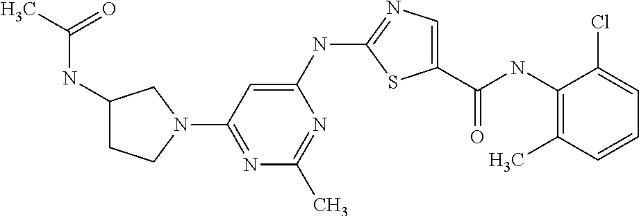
C1(NC(C2=CN=C(NC3=CC(N4CC(NC(C)=O)CC4)=NC(C)=N3)S2)=O)=C(C)C=CC=C1Cl
